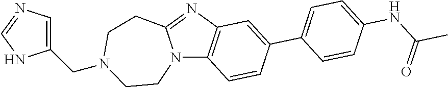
N12C3=C(N=C1CCN(CC1=CN=CN1)CC2)C=C(C1=CC=C(NC(C)=O)C=C1)C=C3
